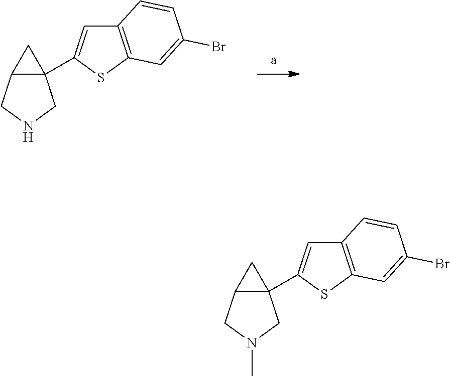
C12=C(SC(C34C(CNC3)C4)=C1)C=C(Br)C=C2.C12=C(SC(C34C(CN(C)C3)C4)=C1)C=C(Br)C=C2
